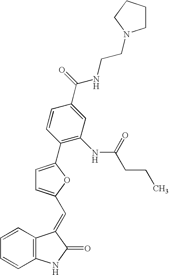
C1=CC2=C(C=C1)NC(=O)C2=CC1=CC=C(C2=C(NC(CCC)=O)C=C(C(=O)NCCN3CCCC3)C=C2)O1
